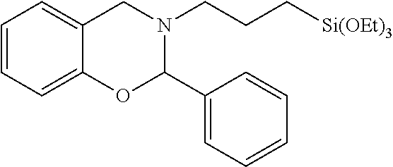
C1=CC=C2C(=C1)CN(CCC[Si(OEt)3])C(C1=CC=CC=C1)O2
